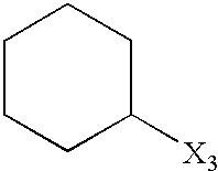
C1CCC([X3])CC1
